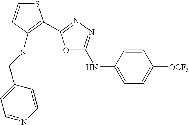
C1=CC(CSC2=C(C3=NN=C(NC4=CC=C([OCF3])C=C4)O3)SC=C2)=CC=N1
